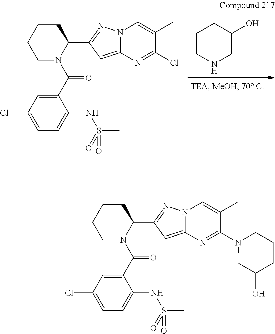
C1CNCC(O)C1.C1(C(N2C(C3=NN4C(=C3)N=C(Cl)C(C)=C4)CCCC2)=O)=CC(Cl)=CC=C1NS(C)(=O)=O.C1(C(N2C(C3=NN4C(=C3)N=C(N3CC(O)CCC3)C(C)=C4)CCCC2)=O)=CC(Cl)=CC=C1NS(C)(=O)=O
